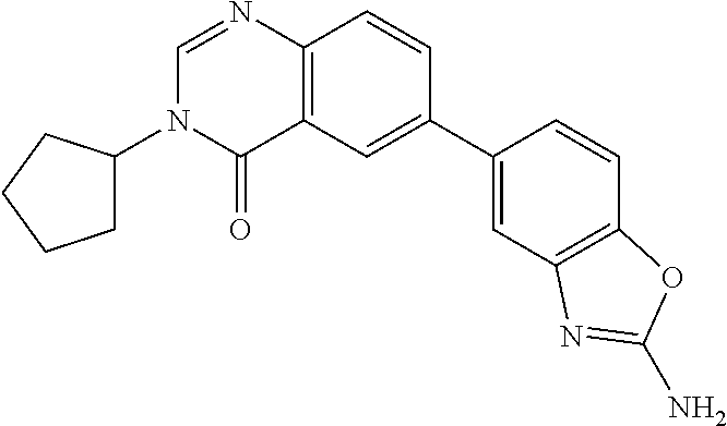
C1(=O)C2=C(N=CN1C1CCCC1)C=CC(C1=CC3=C(C=C1)OC(N)=N3)=C2
